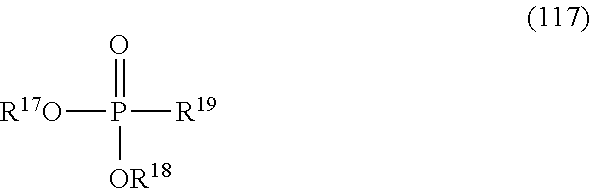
[R17O]P(=O)([R19])[OR18]
